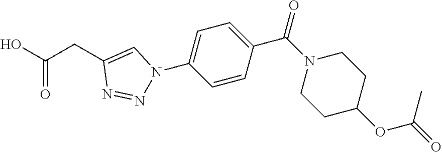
C1=CC(C(=O)N2CCC(OC(=O)C)CC2)=CC=C1N1N=NC(CC(O)=O)=C1
